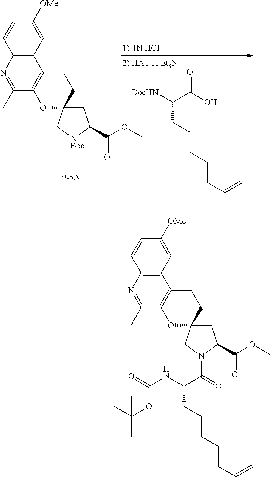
C12=C(N=C(C)C3=C1CCC1(O3)CC(C(OC)=O)[NBoc]C1)C=CC([OMe])=C2.[BocHN]C(C(O)=O)CCCCCC=C.C12=C(N=C(C)C3=C1CCC1(O3)CC(C(OC)=O)N(C(C(NC(=O)OC(C)(C)C)CCCCCC=C)=O)C1)C=CC([OMe])=C2
